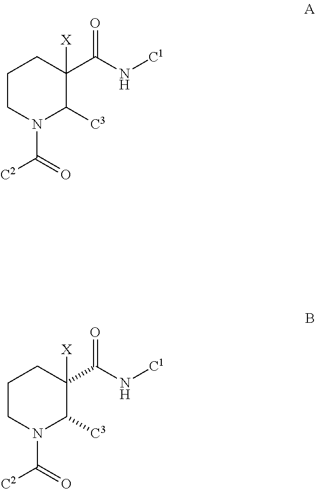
C1CN(C(=O)[C2])C([C3])C(C(N[C1])=O)([X])C1.C1CN(C(=O)[C2])C([C3])C(C(N[C1])=O)([X])C1
